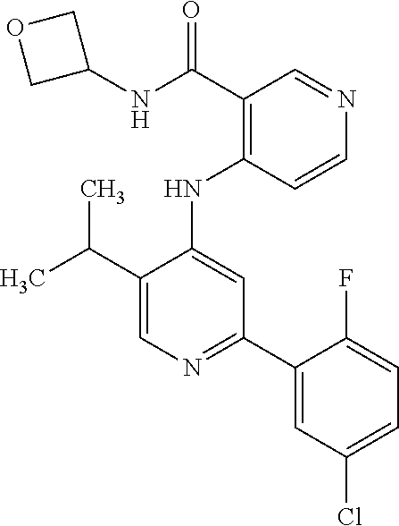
C1(NC2=CC(C3=CC(Cl)=CC=C3F)=NC=C2C(C)C)=C(C(NC2COC2)=O)C=NC=C1
